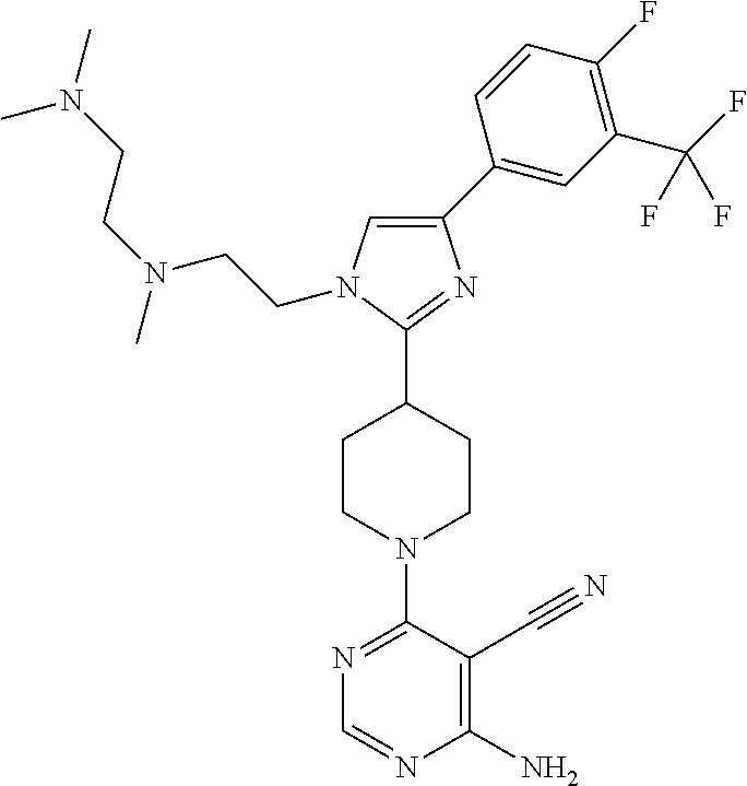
C1=C(C2=CC(C(F)(F)F)=C(F)C=C2)N=C(C2CCN(C3=NC=NC(N)=C3C#N)CC2)N1CCN(CCN(C)C)C
